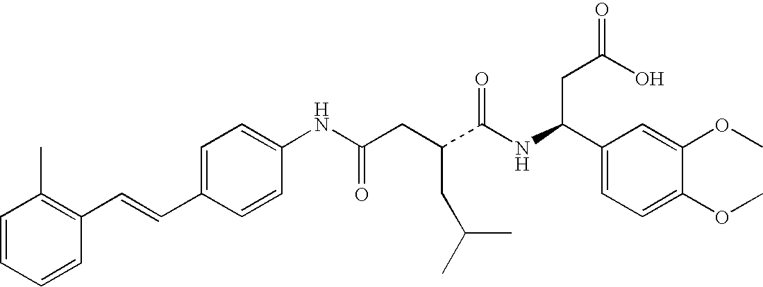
C1=C(C=CC2=C(C)C=CC=C2)C=CC(NC(CC(C(NC(C2=CC=C(OC)C(OC)=C2)CC(=O)O)=O)CC(C)C)=O)=C1
